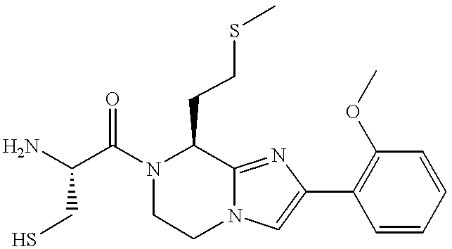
NC(C(N1C(CCSC)C2=NC(C3=C(OC)C=CC=C3)=CN2CC1)=O)CS
